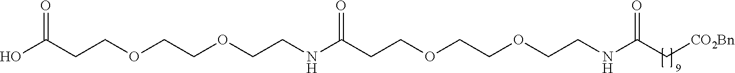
C(COCCC(=O)O)OCCNC(=O)CCOCCOCCNC(C[CO2Bn])=O
